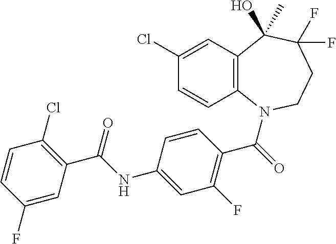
C1(Cl)=CC2=C(C=C1)N(C(=O)C1=C(F)C=C(NC(C3=C(Cl)C=CC(F)=C3)=O)C=C1)CCC(F)(F)C2(O)C
